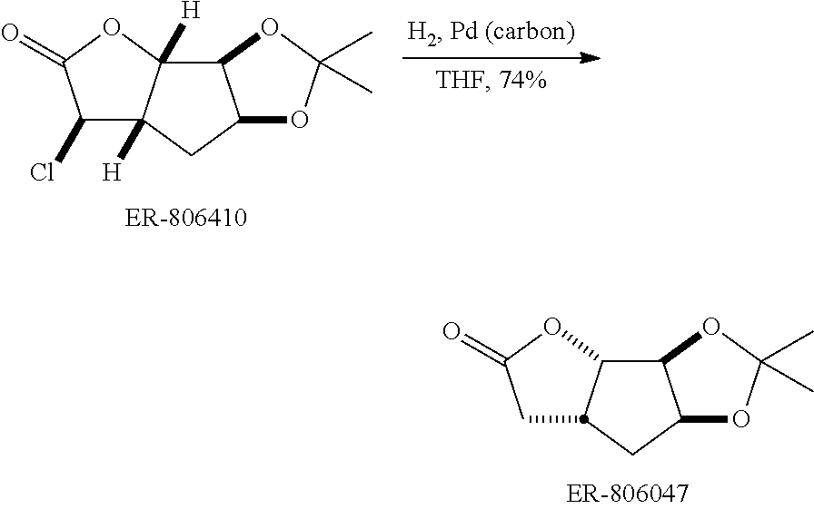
C1C(=O)OC2C3C(CC12)OC(C)(C)O3.C1(Cl)C(=O)OC2([H])C3C(CC12[H])OC(C)(C)O3
